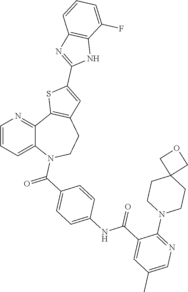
C1=CC=C2C(=N1)C1=C(CCN2C(C2=CC=C(NC(C3=CC(C)=CN=C3N3CCC4(CC3)COC4)=O)C=C2)=O)C=C(C2=NC3=C(N2)C(F)=CC=C3)S1
